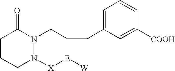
C1CCN([X][E][W])N(CCCC2=CC=CC([COOH])=C2)C1=O
